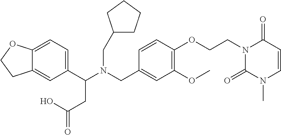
C1(C(N(CC2=CC(OC)=C(OCCN3C(=O)N(C)C=CC3=O)C=C2)CC2CCCC2)CC(=O)O)=CC=C2C(=C1)CCO2
